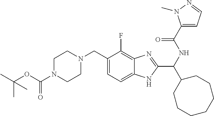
C(C1=CC=C2C(=C1F)N=C(C(NC(C1=CC=NN1C)=O)C1CCCCCCC1)N2)N1CCN(C(OC(C)(C)C)=O)CC1
